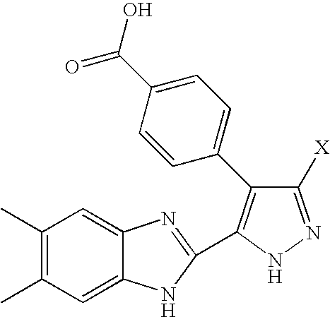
C1(C)=C(C)C=C2C(=C1)N=C(C1=C(C3=CC=C(C(O)=O)C=C3)C([X])=NN1)N2
